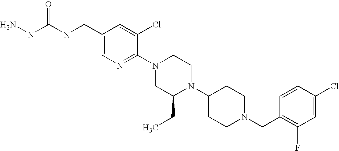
C1(Cl)=CC(F)=C(CN2CCC(N3C(CC)CN(C4=NC=C(CNC(NN)=O)C=C4Cl)CC3)CC2)C=C1
